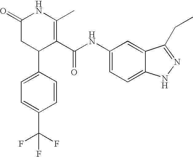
C1=C(C2C(C(NC3=CC=C4C(=C3)C(CC)=NN4)=O)=C(C)NC(=O)C2)C=CC(C(F)(F)F)=C1
